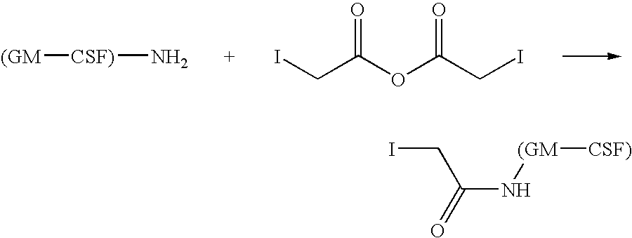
[(GM][CSF)]N.ICC(OC(CI)=O)=O.ICC(N[(GM][CSF)])=O
